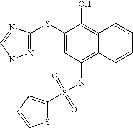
S(NC1=C2C(=C(O)C(SC3=NNC=N3)=C1)C=CC=C2)(=O)(=O)C1=CC=CS1
